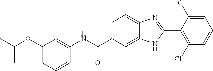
C1(NC(C2=CC=C3C(=C2)NC(C2=C(Cl)C=CC=C2C)=N3)=O)=CC(OC(C)C)=CC=C1
